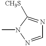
C1=NN(C)C([CH3S])=N1
